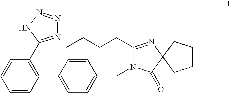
C1(CCCC)=NC2(C(=O)N1CC1=CC=C(C3=C(C4=NN=NN4)C=CC=C3)C=C1)CCCC2
